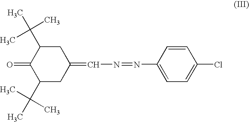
C1(C(C)(C)C)CC(=CN=NC2=CC=C(Cl)C=C2)CC(C(C)(C)C)C1=O
